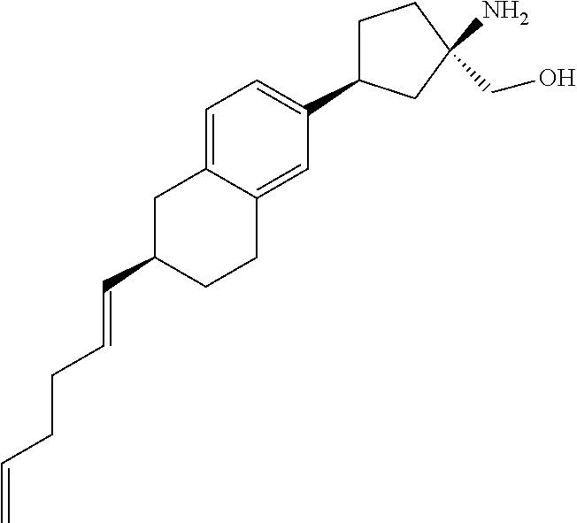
C1(C=CCCC=C)CCC2=CC(C3CCC(N)(CO)C3)=CC=C2C1
